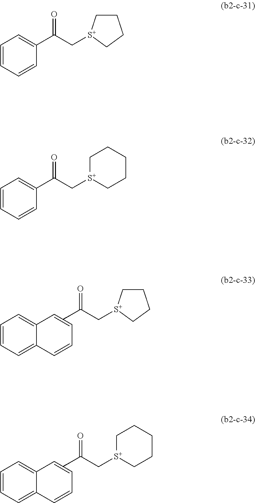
C(C[S+]1CCCC1)(=O)C.C12=CC=CC=C1C=CC=C2.C(C[S+]1CCCCC1)(=O)C.C12=CC=CC=C1C=CC=C2.C1=CC=CC(C(C[S+]2CCCC2)=O)=C1.C1=CC=CC(C(C[S+]2CCCCC2)=O)=C1
